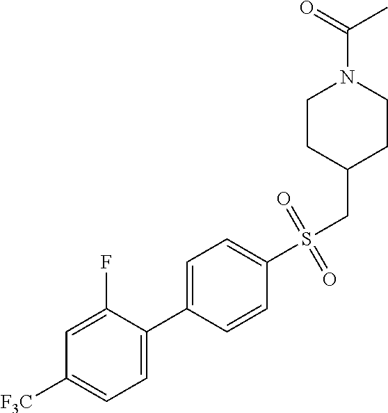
C1=C(F)C(C2=CC=C(S(CC3CCN(C(=O)C)CC3)(=O)=O)C=C2)=CC=C1[F3C]
